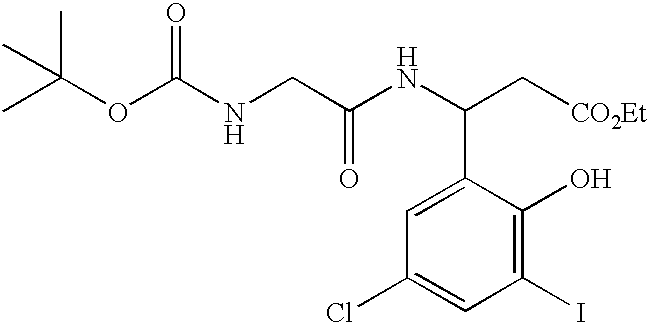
O(C(NCC(NC(C[CO2Et])C1=CC(Cl)=CC(I)=C1O)=O)=O)C(C)(C)C
